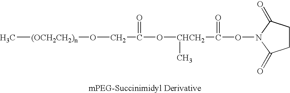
C[(OCH2CH2)n]OCC(=O)O[CHCH2](C(=O)ON1C(=O)CCC1=O)C
